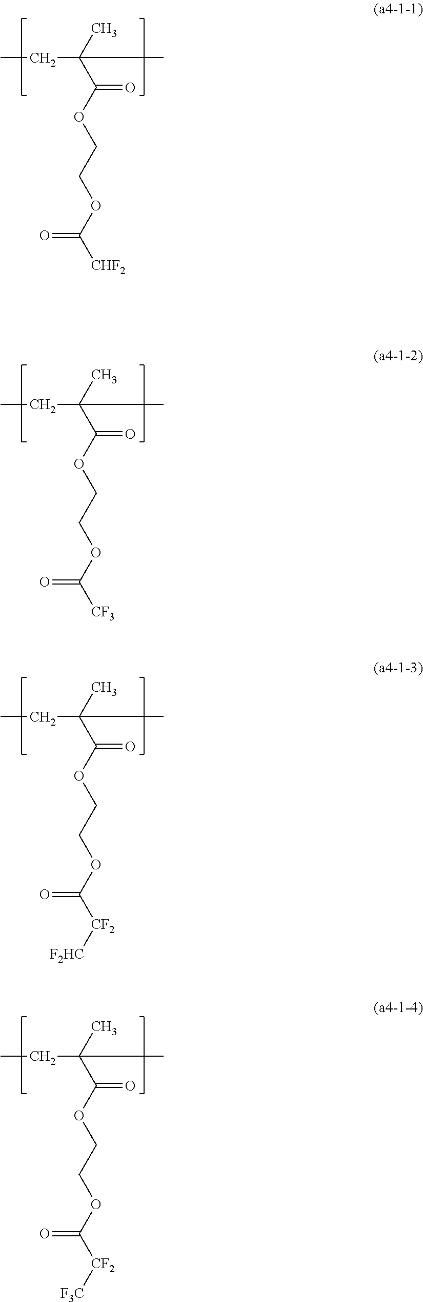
CCC(C)(C(OCCOC([CHF2])=O)=O)C.CCC(C)(C(OCCOC([CF3])=O)=O)C.CCC(C)(C(OCCOC([CF2][F2HC])=O)=O)C.CCC(C)(C(OCCOC([CF2][F3C])=O)=O)C
